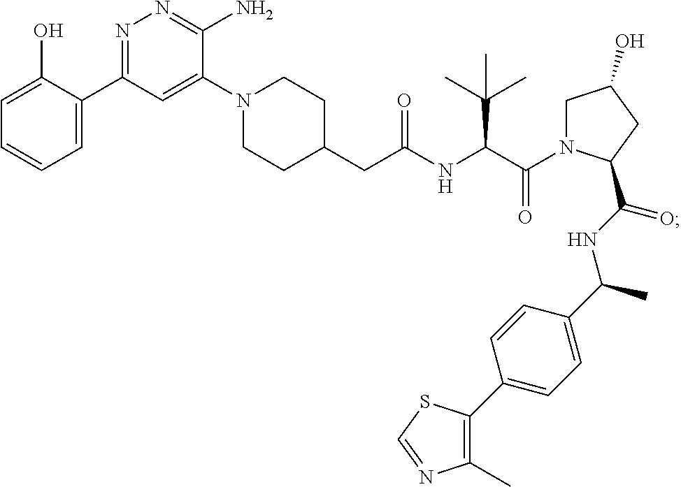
C1(CC(NC(C(N2CC(O)CC2C(NC(C2=CC=C(C3=C(C)N=CS3)C=C2)C)=O)=O)C(C)(C)C)=O)CCN(C2=CC(C3=CC=CC=C3O)=NN=C2N)CC1
